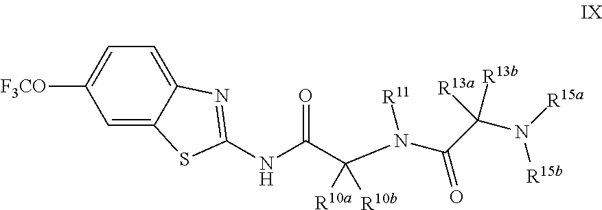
C1=C2C(=CC=C1[F3CO])N=C(NC(C(N(C(C(N([R15a])[R15b])([R13a])[R13b])=O)[R11])([R10a])[R10b])=O)S2
